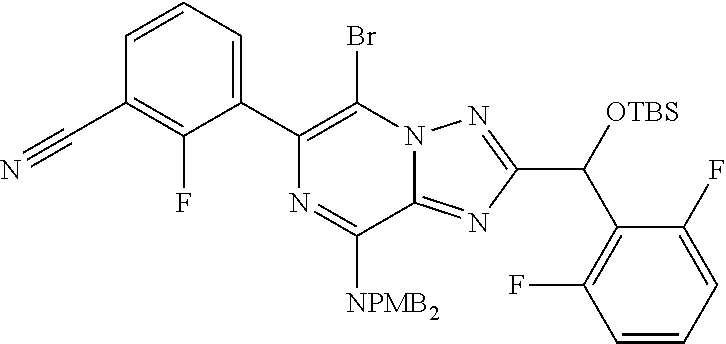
C1(C2=CC=CC(C#N)=C2F)=C(Br)N2C(=NC(C([OTBS])C3=C(F)C=CC=C3F)=N2)C([NPMB2])=N1
